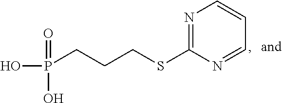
C1(SCCCP(O)(=O)O)=NC=CC=N1
